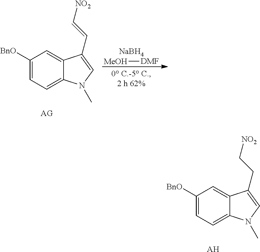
C1([BnO])=CC=C2C(=C1)C(CC[NO2])=CN2C.[AH].C1([BnO])=CC=C2C(=C1)C(C=C[NO2])=CN2C.[AG].[NaBH4].[MeOH][DMF]
